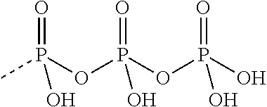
CP(OP(OP(O)(=O)O)(=O)O)(=O)O
